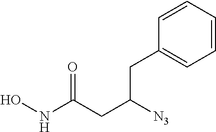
C1=CC=CC(CC(CC(NO)=O)[N3])=C1
